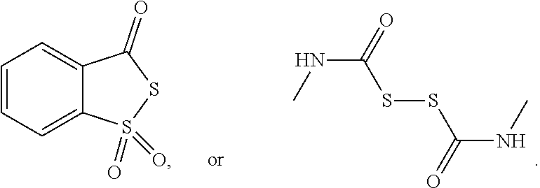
C12=CC=CC=C1S(=O)(=O)SC2=O.N(C(SSC(NC)=O)=O)C
